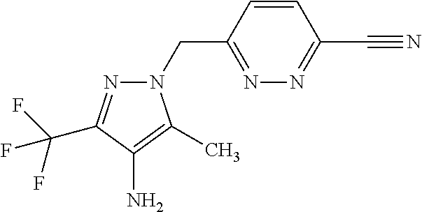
NC1=C(C)N(CC2=NN=C(C#N)C=C2)N=C1C(F)(F)F
